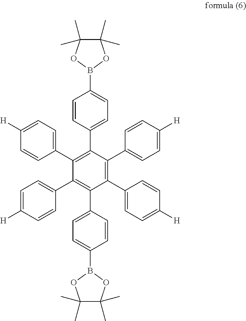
C1=CC(C2=C(C3=CC=C([H])C=C3)C(C3=CC=C([H])C=C3)=C(C3=CC=C(B4OC(C)(C)C(C)(C)O4)C=C3)C(C3=CC=C([H])C=C3)=C2C2=CC=C([H])C=C2)=CC=C1B1OC(C)(C)C(C)(C)O1
